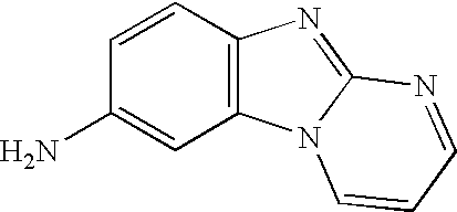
C1=CC2=C(C=C1N)N1C(=N2)N=CC=C1
